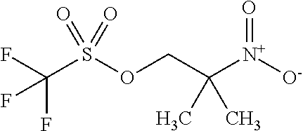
FC(S(OCC([N+]([O-])=O)(C)C)(=O)=O)(F)F
